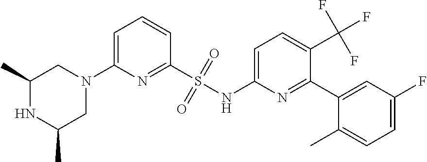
S(NC1=CC=C(C(F)(F)F)C(C2=CC(F)=CC=C2C)=N1)(C1=NC(N2CC(C)NC(C)C2)=CC=C1)(=O)=O
